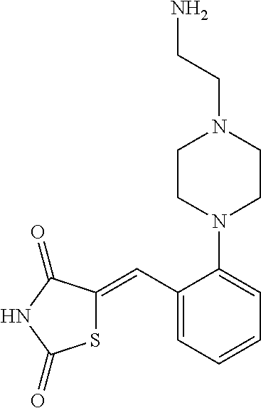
S1C(=CC2=CC=CC=C2N2CCN(CCN)CC2)C(=O)NC1=O
